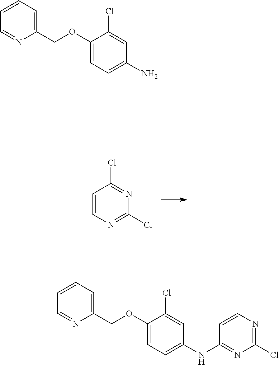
C1=CC=C(COC2=CC=C(N)C=C2Cl)N=C1.C1=CN=C(Cl)N=C1Cl.C1=CC=C(COC2=CC=C(NC3=NC(Cl)=NC=C3)C=C2Cl)N=C1
